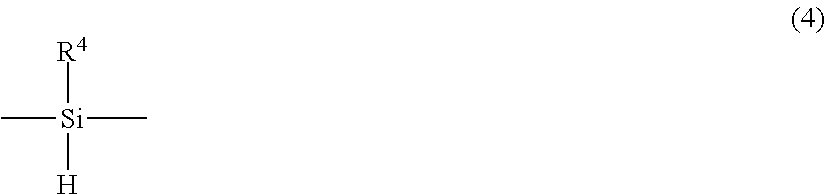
[R4][Si](C)([H])C
